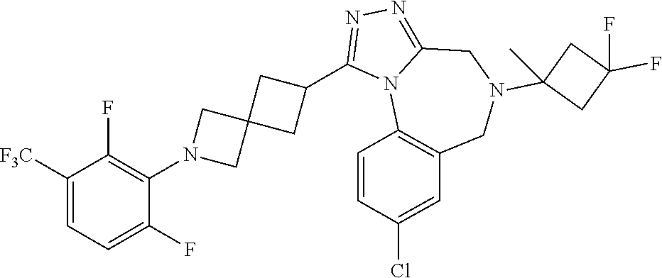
C1([F3C])=CC=C(F)C(N2CC3(C2)CC(C2=NN=C4N2C2=C(CN(C5(C)CC(F)(F)C5)C4)C=C(Cl)C=C2)C3)=C1F
